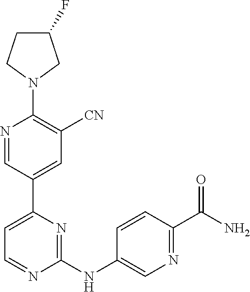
C1(F)CCN(C2=C([CN])C=C(C3=CC=NC(NC4=CN=C(C(N)=O)C=C4)=N3)C=N2)C1
